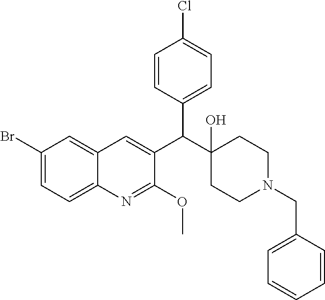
C1(Br)=CC=C2C(=C1)C=C(C(C1(O)CCN(CC3=CC=CC=C3)CC1)C1=CC=C(Cl)C=C1)C(OC)=N2
